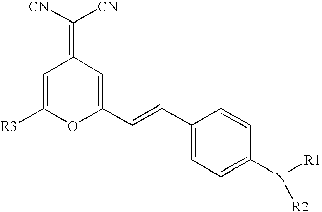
C1=C([R3])OC(C=CC2=CC=C(N([R1])[R2])C=C2)=CC1=C([CN])[CN]
